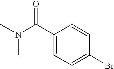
C1(C(N(C)C)=O)=CC=C(Br)C=C1
